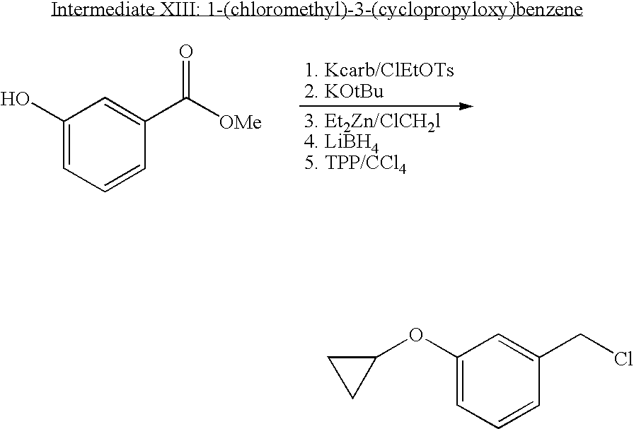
C1(O)=CC=CC(C([OMe])=O)=C1.C1(OC2=CC=CC(CCl)=C2)CC1
